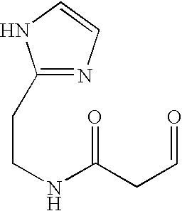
C1(CCNC(CC=O)=O)=NC=CN1
